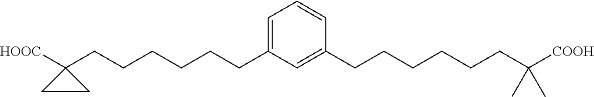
C(CCCCC1=CC=CC(CCCCCCC([COOH])(C)C)=C1)CC1([HOOC])CC1
